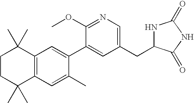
C1CC(C)(C)C2=C(C1(C)C)C=C(C1=CC(CC3NC(=O)NC3=O)=CN=C1OC)C(C)=C2
